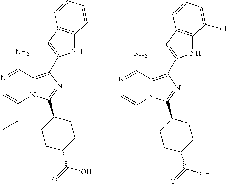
N1=C(N)C2=C(C3=CC4=C(N3)C=CC=C4)N=C(C3CCC(C(O)=O)CC3)N2C(CC)=C1.N1=C(N)C2=C(C3=CC4=C(N3)C(Cl)=CC=C4)N=C(C3CCC(C(O)=O)CC3)N2C(C)=C1
